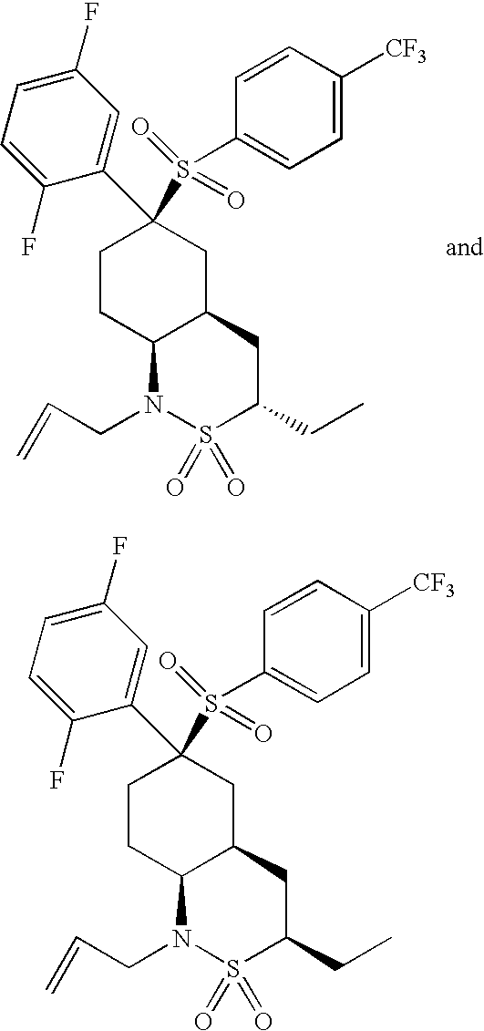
C1CC2C(CC1(C1=CC(F)=CC=C1F)S(C1=CC=C([CF3])C=C1)(=O)=O)CC(CC)S(=O)(=O)N2CC=C.C1CC2C(CC1(C1=CC(F)=CC=C1F)S(C1=CC=C([CF3])C=C1)(=O)=O)CC(CC)S(=O)(=O)N2CC=C
